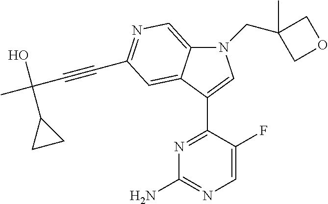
N1(CC2(C)COC2)C2=CN=C(C#CC(C)(O)C3CC3)C=C2C(C2=NC(N)=NC=C2F)=C1
